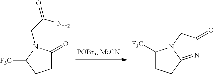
C1C(=O)N(CC(=O)N)C([F3C])C1.N1=C2N(CC1=O)C([F3C])CC2
